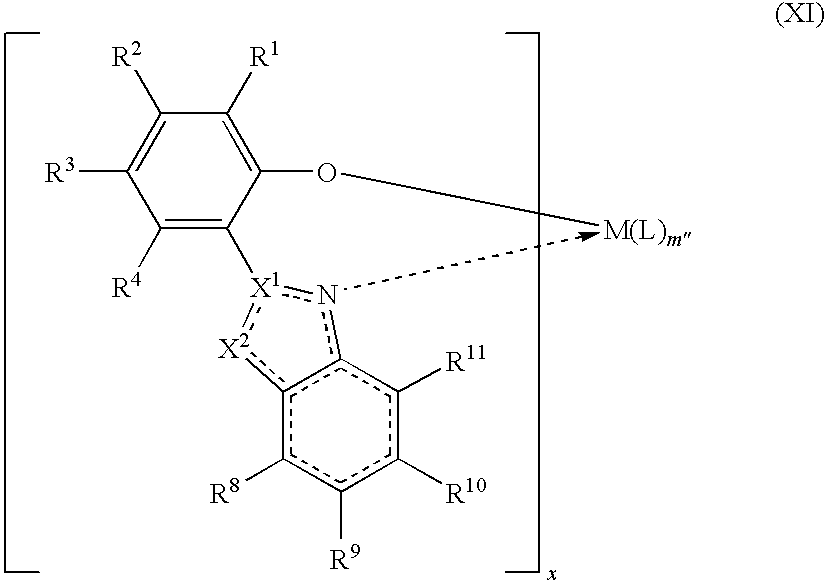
C1([R4])=C([X1]2nc3c(c([R8])c([R9])c([R10])c3[R11])[X2]:2)C(O[M(L)m])=C([R1])C([R2])=C1[R3]
